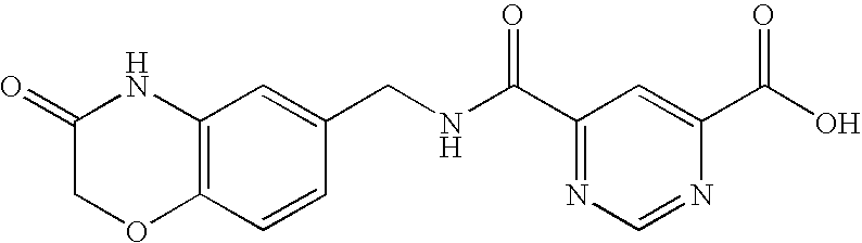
C1(=O)COC2=C(N1)C=C(CNC(C1=NC=NC(C(O)=O)=C1)=O)C=C2
